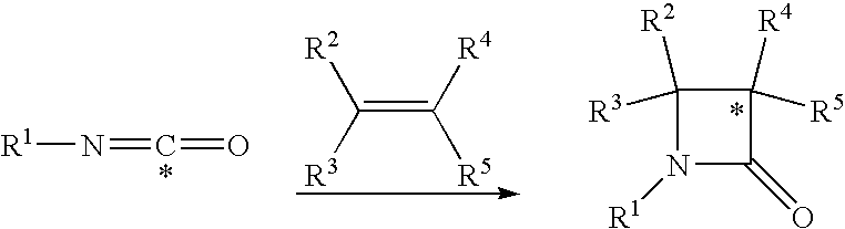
[R1]N=C=O.C(=C([R4])[R5])([R3])[R2].C1([R2])([R3])N([R1])C(=O)C1([R5])[R4]
